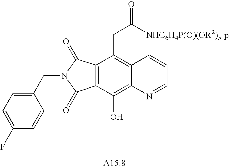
C12=C(C(O)=C3C(=C1CC(=O)[NHC6H4P(O)(OR2)5-p])C=CC=N3)C(=O)N(CC1=CC=C(F)C=C1)C2=O
